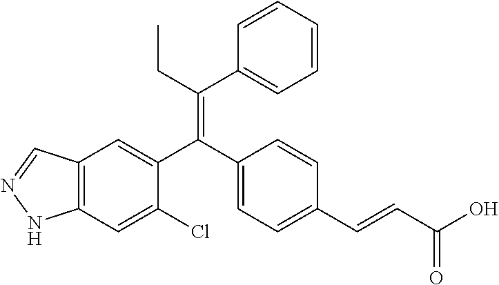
C12=C(C=C(Cl)C(C(C3=CC=C(C=CC(O)=O)C=C3)=C(CC)C3=CC=CC=C3)=C1)NN=C2
